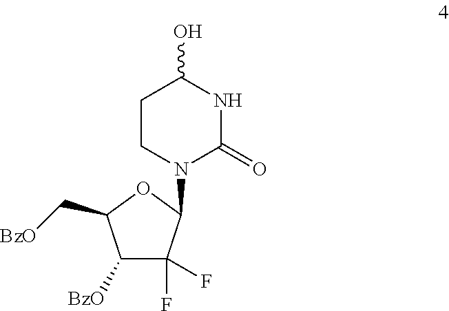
C1CN(C2C(F)(F)C([BzO])C(C[BzO])O2)C(=O)NC1O
